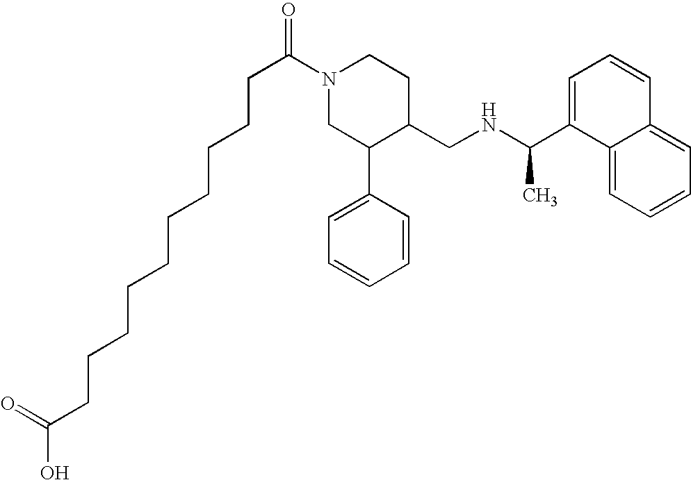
C(C(N1CC(C2=CC=CC=C2)C(CNC(C2=CC=CC3=CC=CC=C23)C)CC1)=O)CCCCCCCCCC(O)=O
